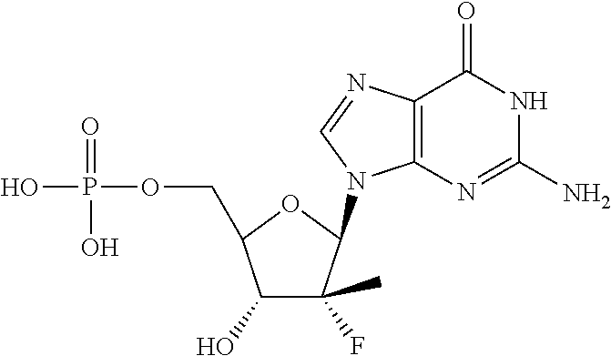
C12=C(N=C(N)NC1=O)N(C1C(F)(C)C(O)C(COP(=O)(O)O)O1)C=N2
